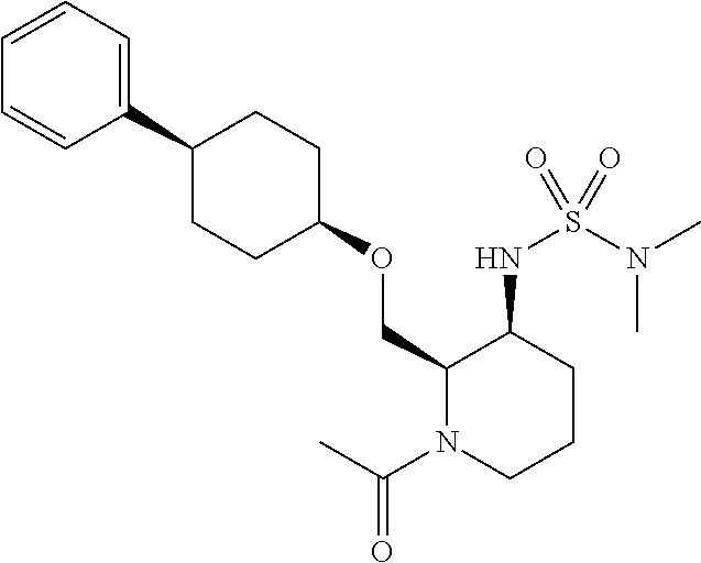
C1(C2CCC(OCC3N(C(C)=O)CCCC3NS(N(C)C)(=O)=O)CC2)=CC=CC=C1
